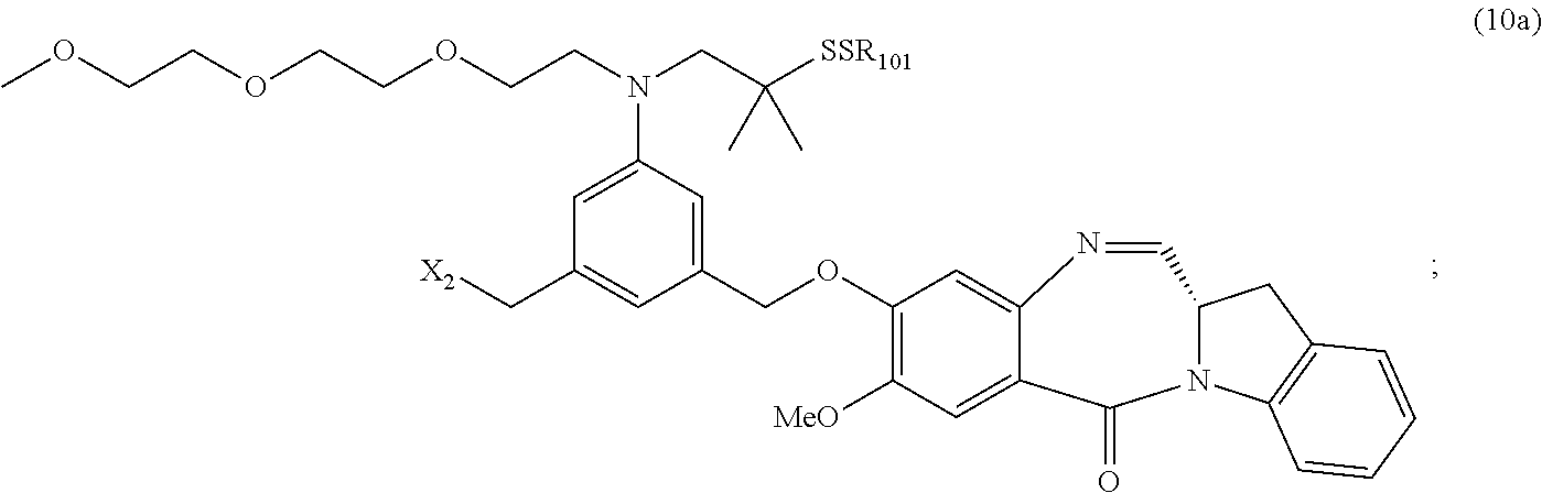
[X2]CC1=CC(COC2=C([MeO])C=C3C(=C2)N=CC2N(C4=C(C2)C=CC=C4)C3=O)=CC(N(CC([SSR101])(C)C)CCOCCOCCOC)=C1
